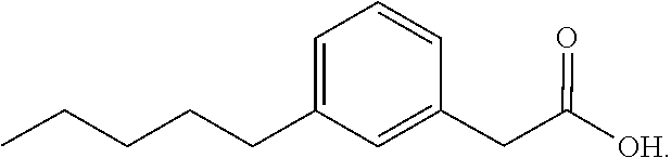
C1(CC(=O)[OH])=CC(CCCCC)=CC=C1
